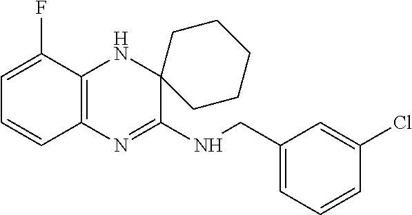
C1=C(F)C2=C(C=C1)N=C(NCC1=CC=CC(Cl)=C1)C1(N2)CCCCC1
